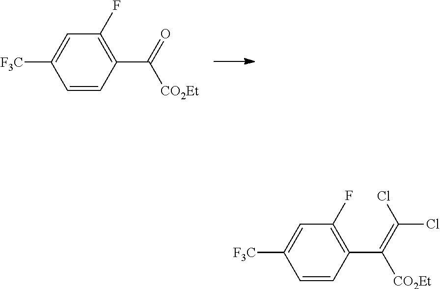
C1=CC(C([CO2Et])=O)=C(F)C=C1[F3C].C1=CC(C([CO2Et])=C(Cl)Cl)=C(F)C=C1[F3C]
